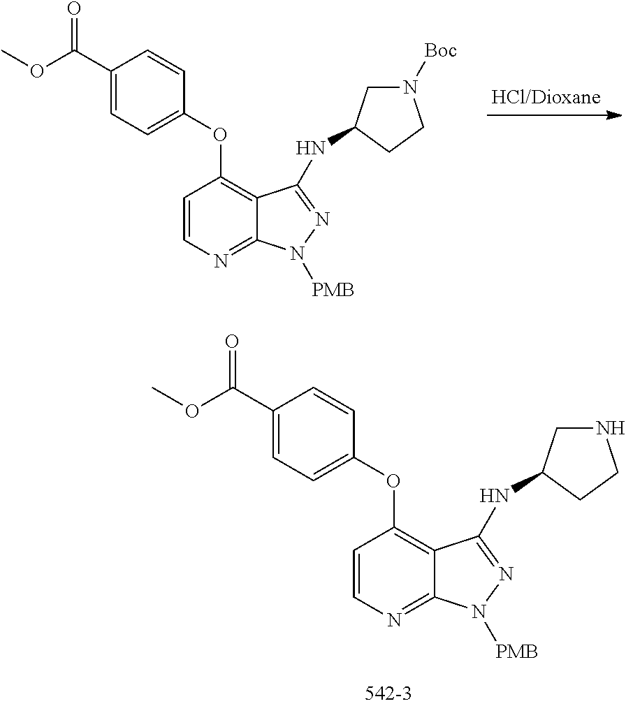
C1(OC2=C3C(=NC=C2)N([PMB])N=C3NC2CNCC2)=CC=C(C(OC)=O)C=C1.C1(OC2=C3C(=NC=C2)N([PMB])N=C3NC2CN([Boc])CC2)=CC=C(C(=O)OC)C=C1
